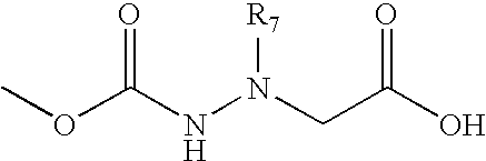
COC(NN(CC(O)=O)[R7])=O
